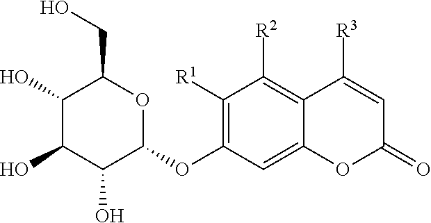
C1(OC2C(O)C(O)C(O)C(CO)O2)=C([R1])C([R2])=C2C([R3])=CC(=O)OC2=C1
